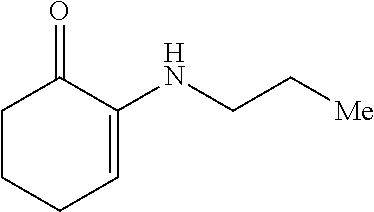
C1CCC=C(NCC[Me])C1=O
